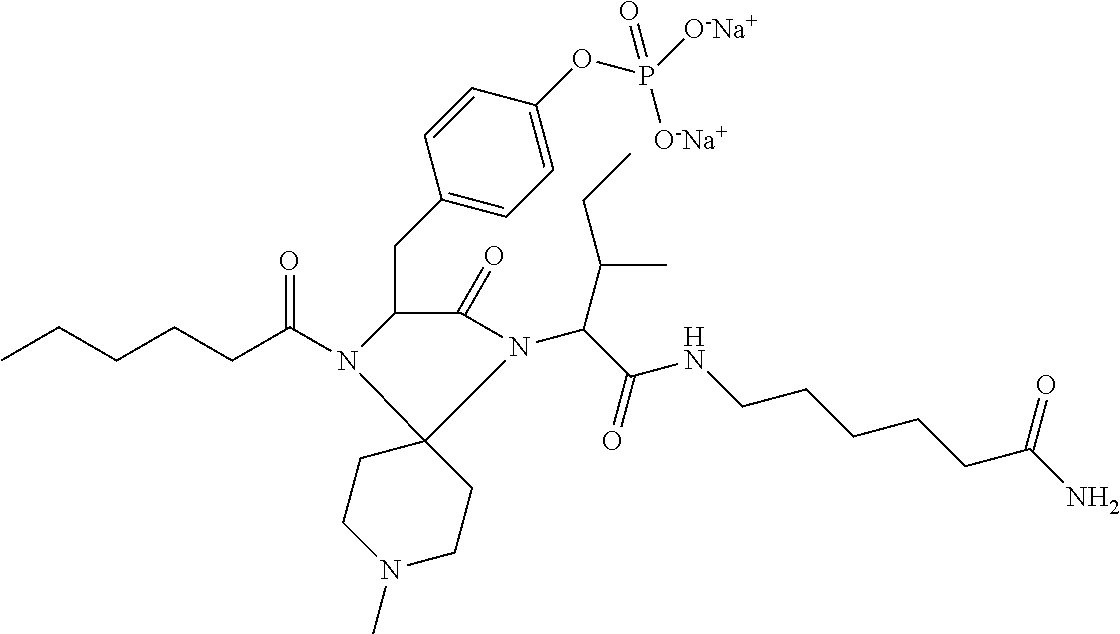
CCCCCC(N1C(CC2=CC=C(OP([O-Na+])([O-Na+])=O)C=C2)C(=O)N(C(C(NCCCCCC(N)=O)=O)C(C)CC)C12CCN(C)CC2)=O
